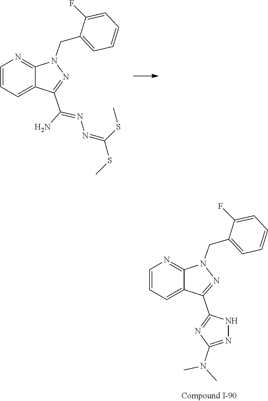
C1(F)=CC=CC=C1CN1C2=NC=CC=C2C(C(N)=NN=C(SC)SC)=N1.C1(CN2C3=NC=CC=C3C(C3=NC(N(C)C)=NN3)=N2)=CC=CC=C1F
